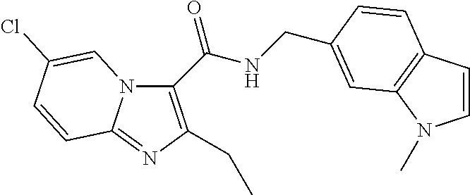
C1(C(NCC2=CC3=C(C=CN3C)C=C2)=O)=C(CC)N=C2N1C=C(Cl)C=C2
